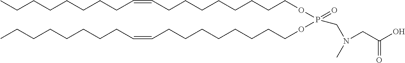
CCCCCCCCC=CCCCCCCCCOP(OCCCCCCCCC=CCCCCCCCC)(CN(C)CC(O)=O)=O
